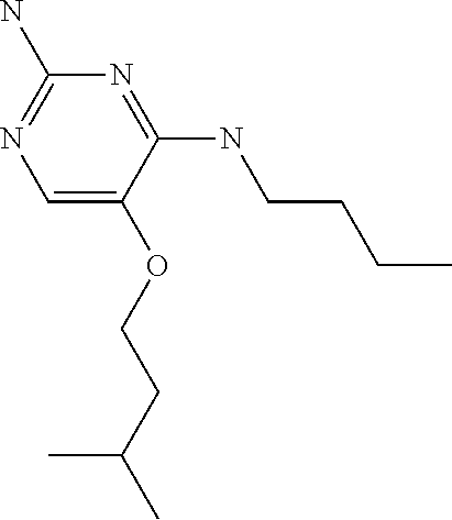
C1=C(OCCC(C)C)C(NCCCC)=NC(N)=N1
